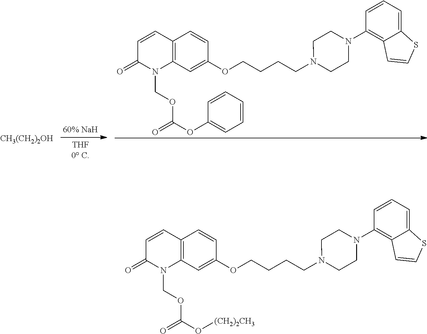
C1=CC2=C(N(COC(OC3=CC=CC=C3)=O)C1=O)C=C(OCCCCN1CCN(C3=C4C(=CC=C3)SC=C4)CC1)C=C2.[CH3(CH2)2OH].C1=CC2=C(N(COC(O[(CH2)2CH3])=O)C1=O)C=C(OCCCCN1CCN(C3=C4C(=CC=C3)SC=C4)CC1)C=C2
